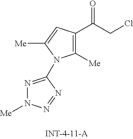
N1=C(N2C([Me])=C(C(=O)CCl)C=C2[Me])N=NN1[Me]
